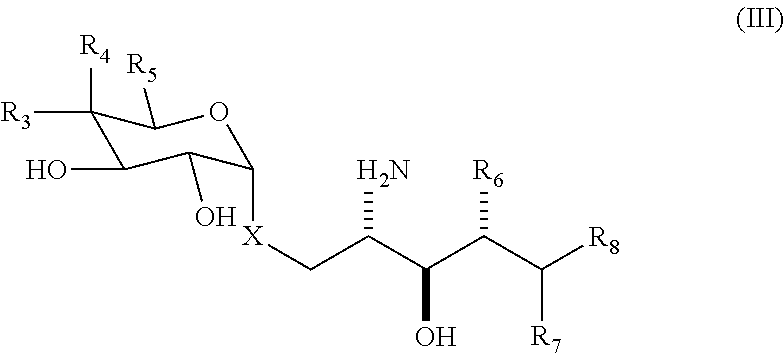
C1([R4])([R3])C(O)C(O)C([X]CC(C(C(C([R8])[R7])[R6])O)N)OC1[R5]
